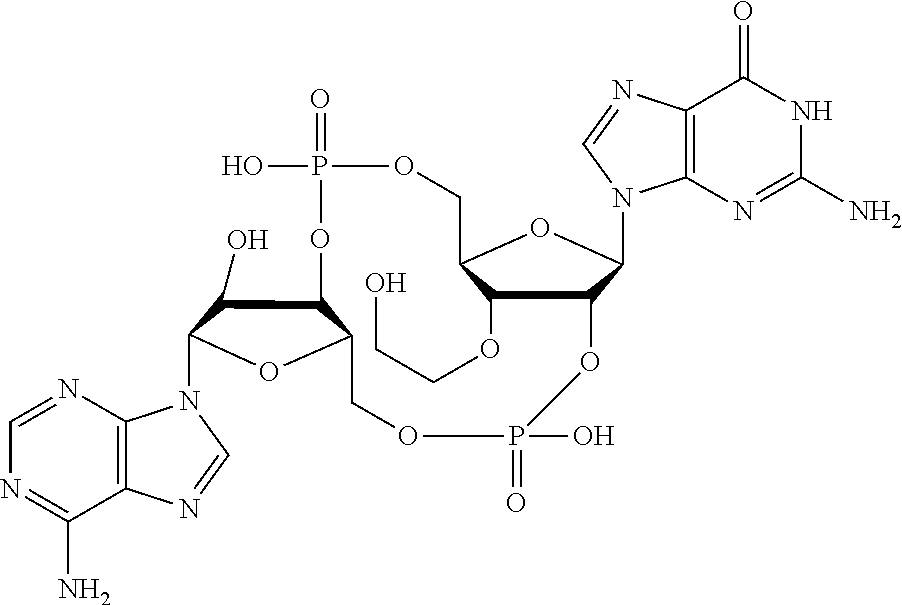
C12=C(N=CN=C1N)N(C1C(O)C3C(O1)COP(=O)(O)OC1C(OCCO)C(COP(=O)(O)O3)OC1N1C3=C(N=C1)C(=O)NC(N)=N3)C=N2
